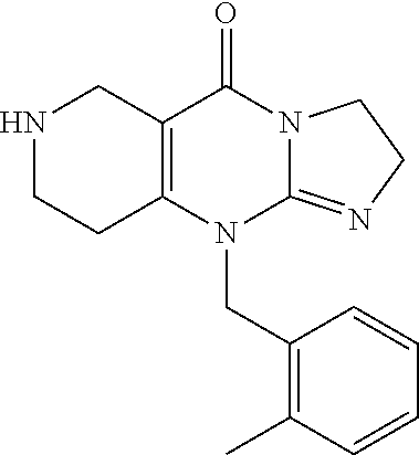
C12=C(N(CC3=C(C)C=CC=C3)C3=NCCN3C1=O)CCNC2
